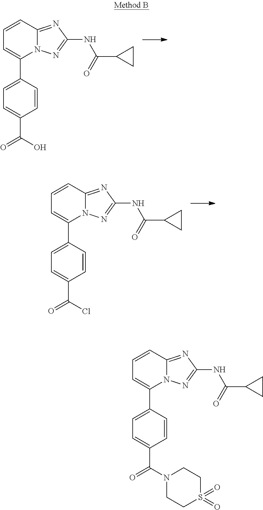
C1=CC2=NC(NC(C3CC3)=O)=NN2C(C2=CC=C(C(=O)O)C=C2)=C1.C1=CC2=NC(NC(C3CC3)=O)=NN2C(C2=CC=C(C(=O)Cl)C=C2)=C1.C1=CC2=NC(NC(C3CC3)=O)=NN2C(C2=CC=C(C(=O)N3CCS(=O)(=O)CC3)C=C2)=C1
